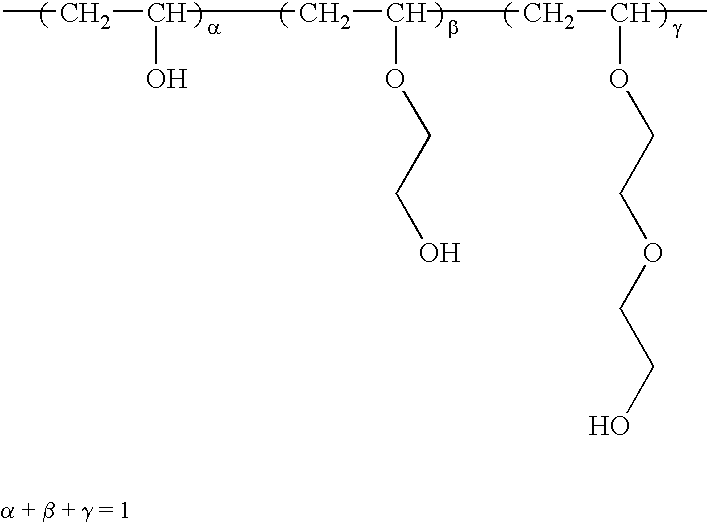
CCC(CC(OCCO)CC(OCCOCCO)C)O
